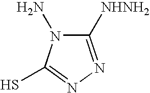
C1([NHNH2])=NN=C(S)N1N
